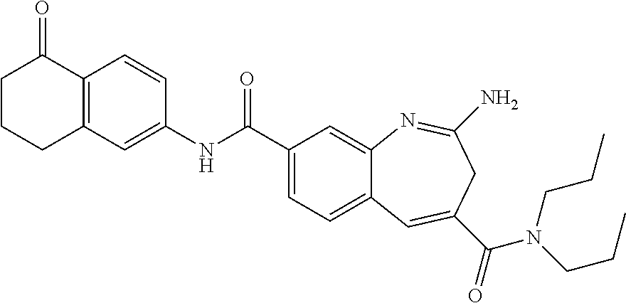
C1CC2=C(C=CC(NC(C3=CC=C4C(=C3)N=C(N)CC(C(=O)N(CCC)CCC)=C4)=O)=C2)C(=O)C1
